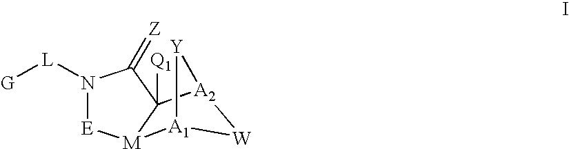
N1([L][G])[E][M]2[A1]3[Y][A2](C2([Q1])C1=[Z])[W]3
